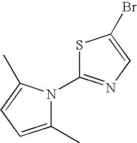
N1(C2=NC=C(Br)S2)C(C)=CC=C1C
